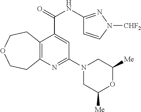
C12=C(N=C(N3CC([Me])OC([Me])C3)C=C1C(NC1=NN([CHF2])C=C1)=O)CCOCC2
